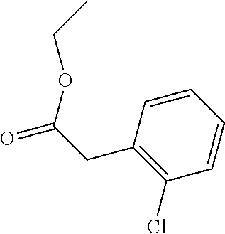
C1(CC(=O)OCC)=C(Cl)C=CC=C1
